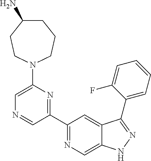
C1(N2CCC(N)CCC2)=CN=CC(C2=NC=C3C(=C2)C(C2=CC=CC=C2F)=NN3)=N1
